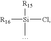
[R16][Si](Cl)([R15])C
